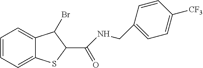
C1=CC=C2C(=C1)C(Br)C(C(=O)NCC1=CC=C([CF3])C=C1)S2
